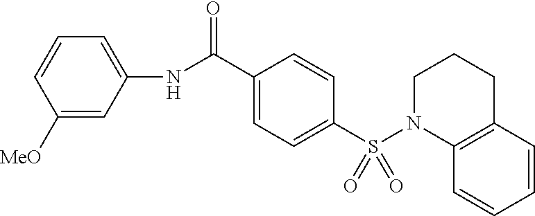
C1(C(NC2=CC=CC([MeO])=C2)=O)=CC=C(S(=O)(=O)N2C3=C(C=CC=C3)CCC2)C=C1
